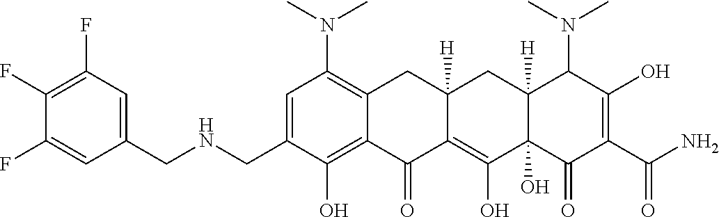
C1=C(CNCC2=CC(F)=C(F)C(F)=C2)C(O)=C2C(=C1N(C)C)CC1([H])C(=C(O)C3(O)C([H])(C1)C(N(C)C)C(O)=C(C(N)=O)C3=O)C2=O
